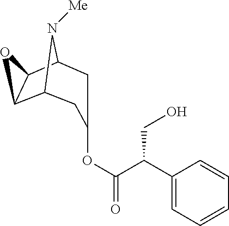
C12C3C(C(N1[Me])CC(OC(C(C1=CC=CC=C1)CO)=O)C2)O3
